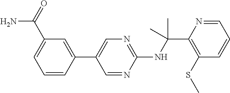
N(C(C1=C(SC)C=CC=N1)(C)C)C1=NC=C(C2=CC(C(=O)N)=CC=C2)C=N1
